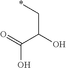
C(C(O)C(=O)O)*
